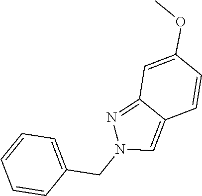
N1=C2C(=CN1CC1=CC=CC=C1)C=CC(OC)=C2
